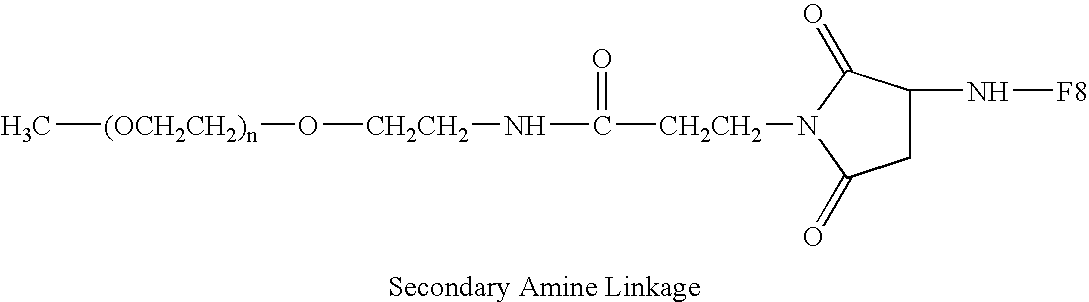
C[(OCH2CH2)n]O[CH2CH2]NC([CH2CH2]N1C(=O)CC(N[F8])C1=O)=O
